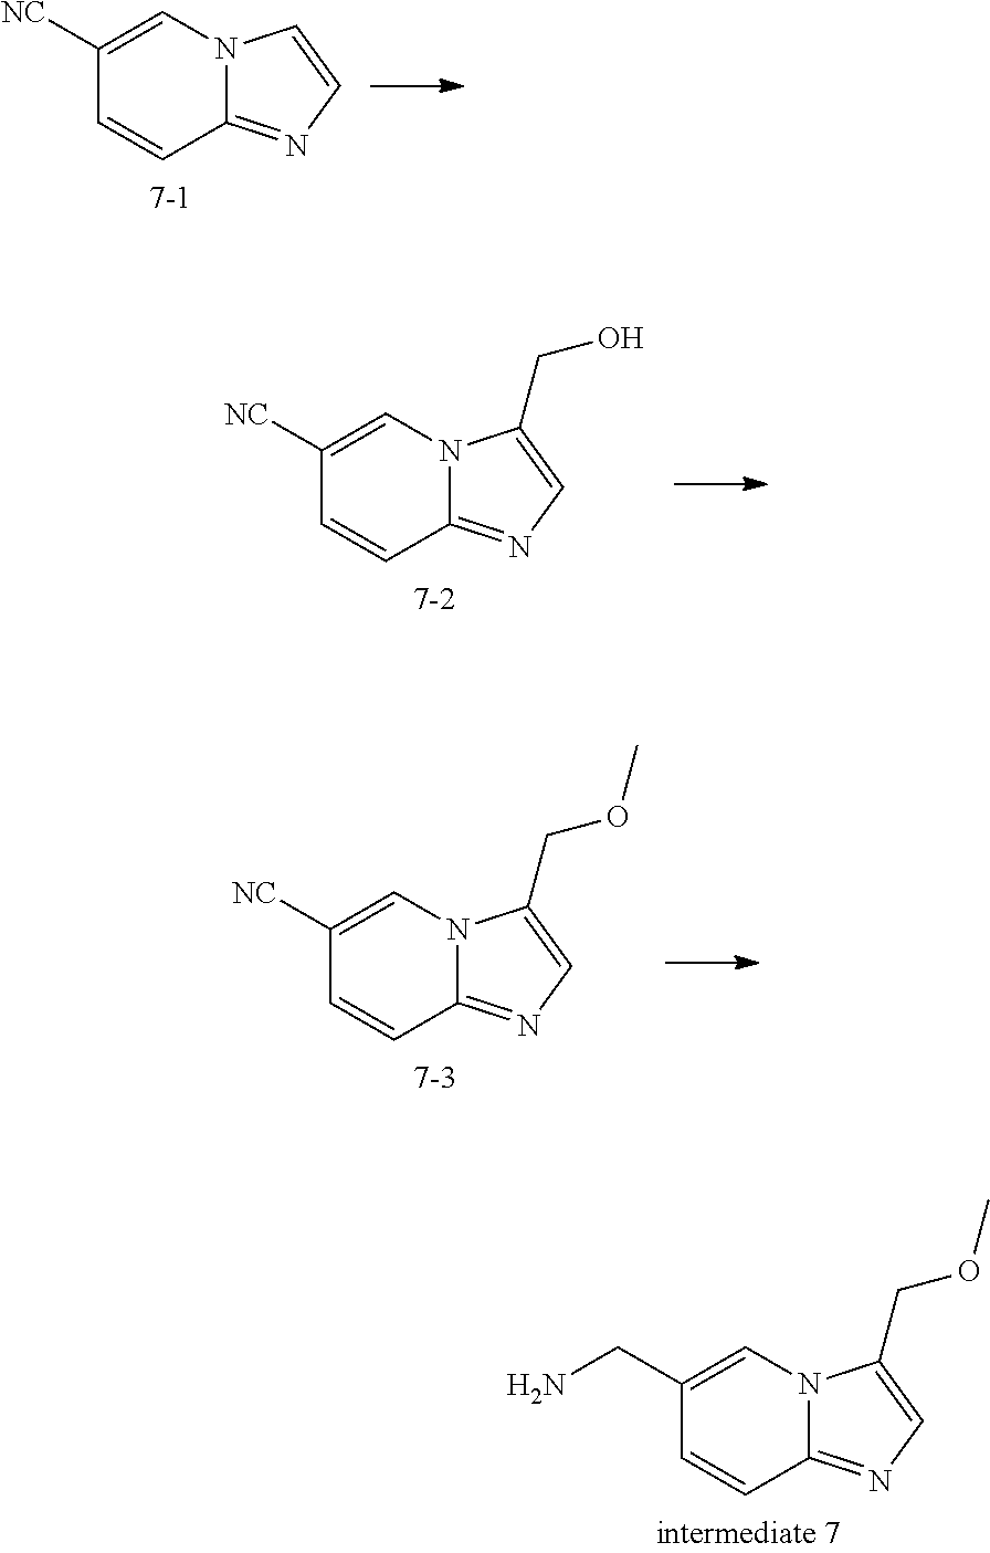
C1([NC])=CN2C(=NC=C2)C=C1.C1([NC])=CN2C(=NC=C2CO)C=C1.C1([NC])=CN2C(=NC=C2COC)C=C1.C1(CN)=CN2C(=NC=C2COC)C=C1
